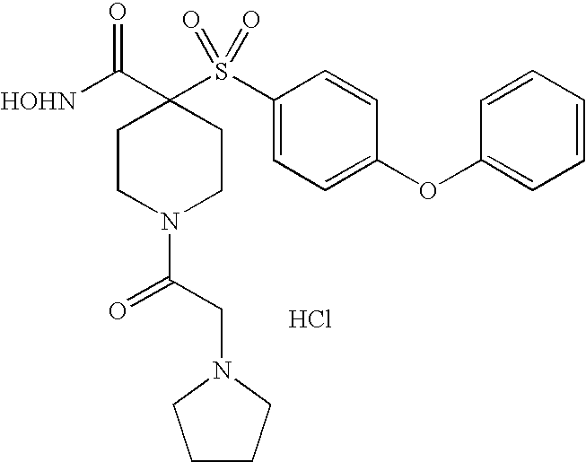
[HOHN]C(C1(S(C2=CC=C(OC3=CC=CC=C3)C=C2)(=O)=O)CCN(C(CN2CCCC2)=O)CC1)=O.Cl
